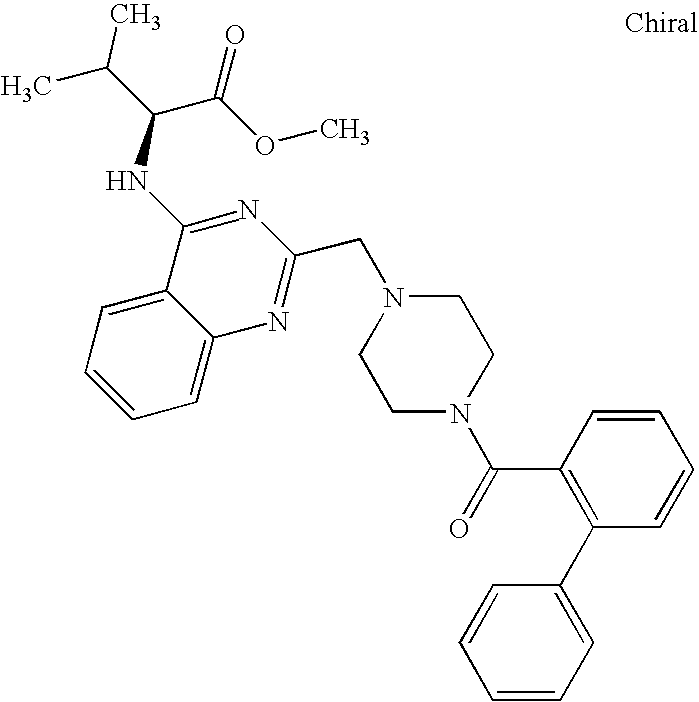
C1=C2C(=CC=C1)C(NC(C(C)C)C(OC)=O)=NC(CN1CCN(C(=O)C3=C(C4=CC=CC=C4)C=CC=C3)CC1)=N2
